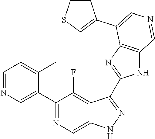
C1(C2=CN=CC=C2C)=NC=C2C(=C1F)C(C1=NC3=C(N1)C=NC=C3C1=CSC=C1)=NN2
